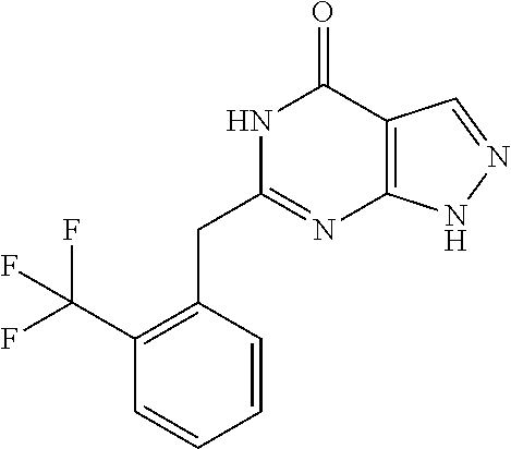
N1C(CC2=C(C(F)(F)F)C=CC=C2)=NC2=C(C1=O)C=NN2
